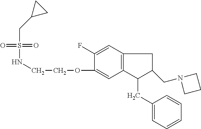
C12=C(C=C(F)C(OCCNS(=O)(=O)CC3CC3)=C1)CC(CN1CCC1)C2CC1=CC=CC=C1
